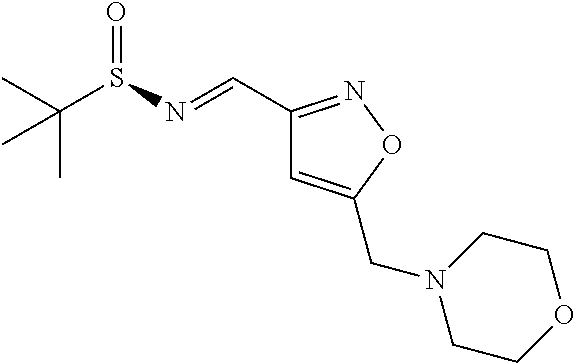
C(S(=O)N=CC1=NOC(CN2CCOCC2)=C1)(C)(C)C
